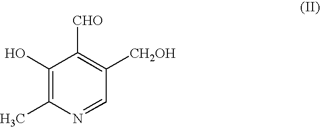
C1(O)=C(C)N=CC([CH2OH])=C1[CHO]
